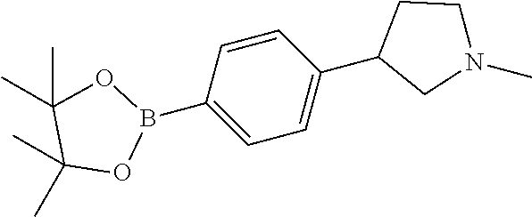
B1(C2=CC=C(C3CN(C)CC3)C=C2)OC(C)(C)C(C)(C)O1
